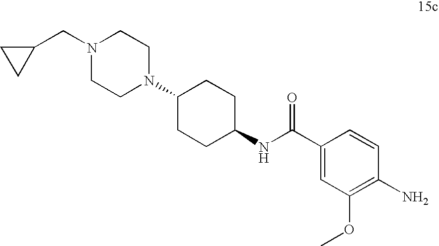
C1(CN2CCN(C3CCC(NC(C4=CC(OC)=C(N)C=C4)=O)CC3)CC2)CC1
